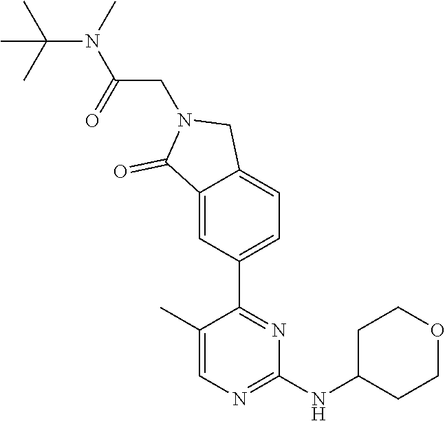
C1(C)=CN=C(NC2CCOCC2)N=C1C1=CC=C2C(=C1)C(=O)N(CC(N(C(C)(C)C)C)=O)C2
